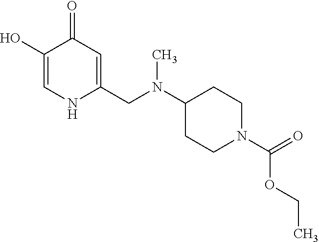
C1(O)=CNC(CN(C2CCN(C(=O)OCC)CC2)C)=CC1=O
